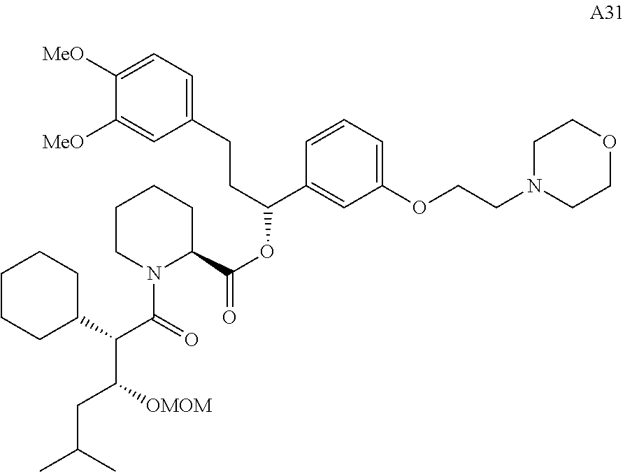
C1CN(C(=O)C(C([OMOM])CC(C)C)C2CCCCC2)C(C(=O)OC(C2=CC(OCCN3CCOCC3)=CC=C2)CCC2=CC=C([MeO])C([MeO])=C2)CC1
